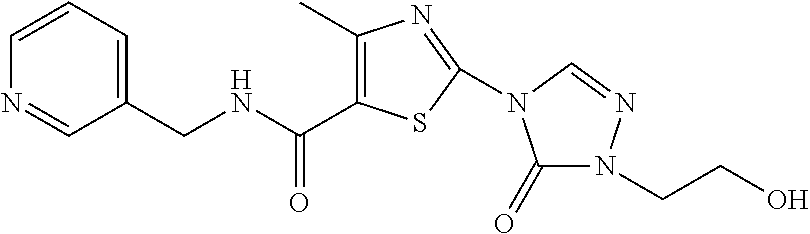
C1(C)=C(C(NCC2=CC=CN=C2)=O)SC(N2C(=O)N(CCO)N=C2)=N1
